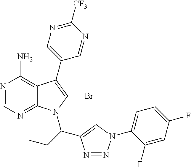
N1=CN=C2C(=C1N)C(C1=CN=C([CF3])N=C1)=C(Br)N2C(C1=CN(C2=CC=C(F)C=C2F)N=N1)CC
